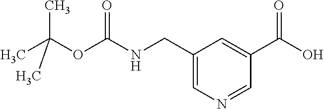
CC(OC(NCC1=CN=CC(C(O)=O)=C1)=O)(C)C
